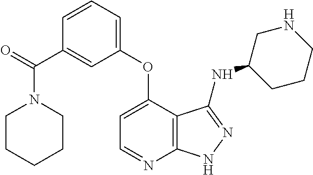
N1(C(C2=CC(OC3=CC=NC4=C3C(NC3CCCNC3)=NN4)=CC=C2)=O)CCCCC1
